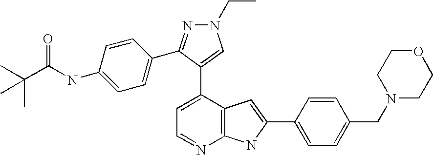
C1=C(C2=CN(CC)N=C2C2=CC=C(NC(C(C)(C)C)=O)C=C2)C2=C(N=C1)NC(C1=CC=C(CN3CCOCC3)C=C1)=C2
